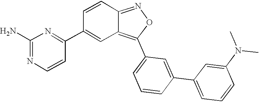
C1=CC=C(C2=C3C(=NO2)C=CC(C2=NC(N)=NC=C2)=C3)C=C1C1=CC=CC(N(C)C)=C1
